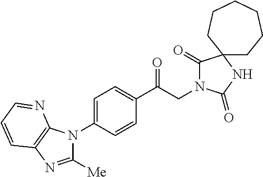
C1(C(CN2C(=O)C3(NC2=O)CCCCCC3)=O)=CC=C(N2C([Me])=NC3=C2N=CC=C3)C=C1
